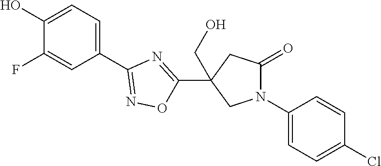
C1(O)=CC=C(C2=NOC(C3(CO)CN(C4=CC=C(Cl)C=C4)C(=O)C3)=N2)C=C1F
